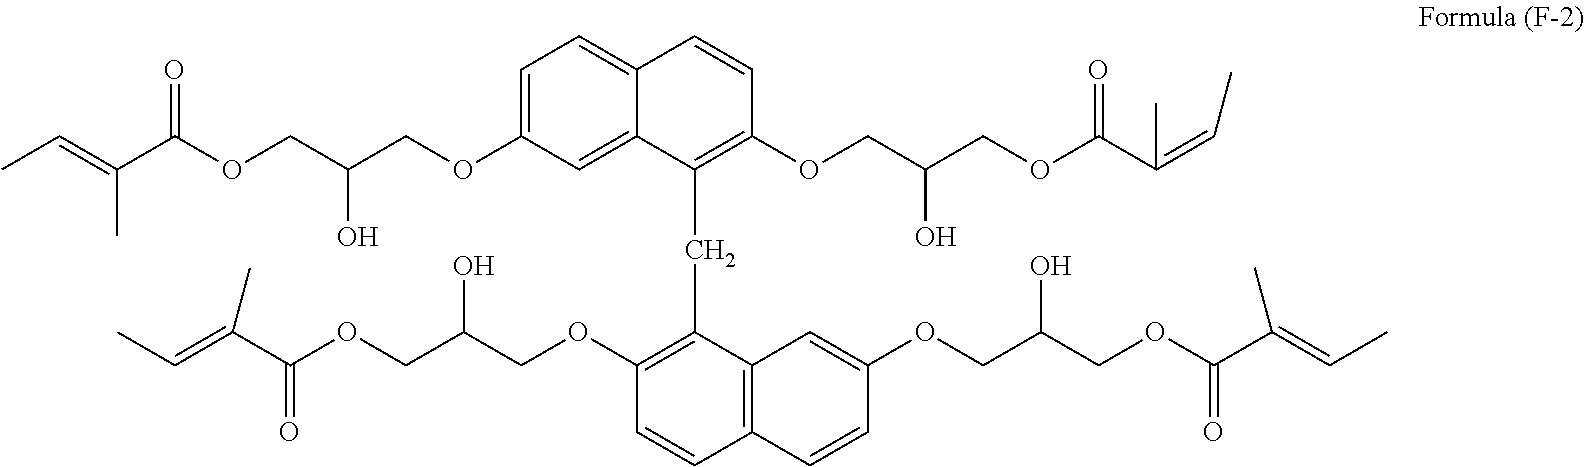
C1=C(OCC(COC(C(=CC)C)=O)O)C=C2C(=C1)C=CC(OCC(COC(C(=CC)C)=O)O)=C2CC1=C(OCC(COC(C(=CC)C)=O)O)C=CC2=C1C=C(OCC(COC(C(=CC)C)=O)O)C=C2
